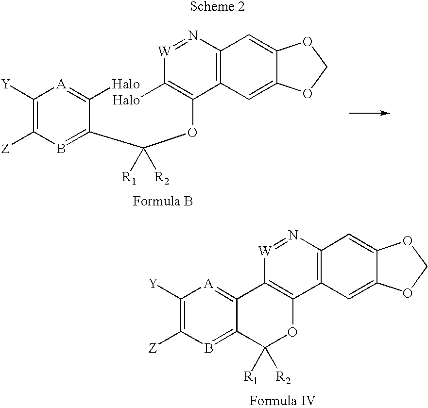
C1([Y])=C([Z])B=C(C(OC2=C([Halo])[W]=NC3=C2C=C2C(=C3)OCO2)([R1])[R2])C([Halo])=[A]1.C1([Y])=C([Z])B=C2C(=[A]1)C1=C(C3=C(N=[W]1)C=C1C(=C3)OCO1)OC2([R1])[R2]
